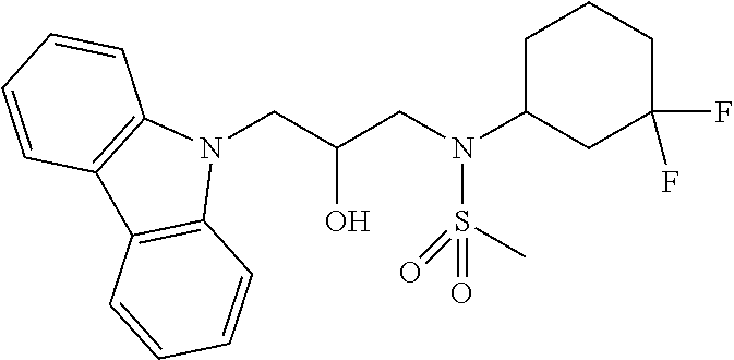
N1(CC(CN(S(=O)(=O)C)C2CC(F)(F)CCC2)O)C2=C(C3=C1C=CC=C3)C=CC=C2
